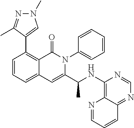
C1=CC=C2C(=C1C1=CN(C)N=C1C)C(=O)N(C1=CC=CC=C1)C(C(NC1=C3N=CC=CC3=NC=N1)C)=C2
